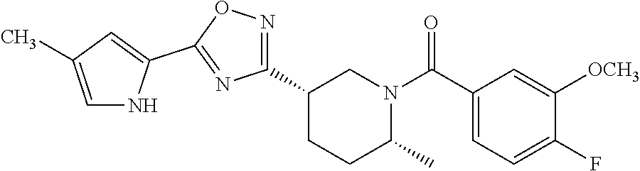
C1(C2=NOC(C3=CC(C)=CN3)=N2)CCC(C)N(C(C2=CC=C(F)C([OCH3])=C2)=O)C1
